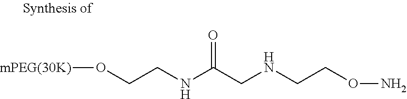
[mPEG(30K)]OCCNC(CNCCON)=O
